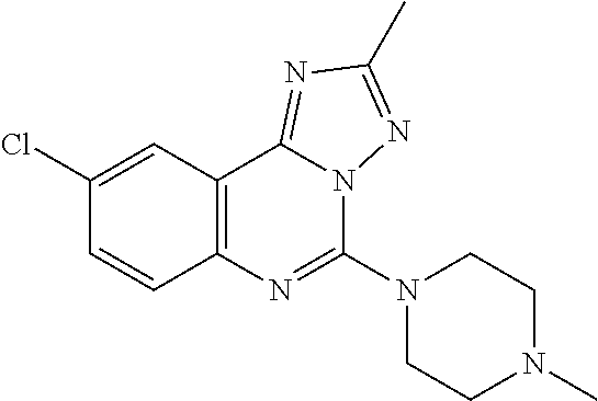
C1(Cl)=CC2=C(C=C1)N=C(N1CCN(C)CC1)N1C2=NC(C)=N1
